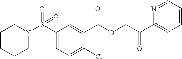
S(C1=CC=C(Cl)C(C(OCC(C2=CC=CC=N2)=O)=O)=C1)(=O)(=O)N1CCCCC1
